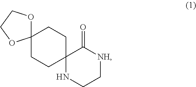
C1CC2(CCC13OCCO3)NCC[NH]C2=O
